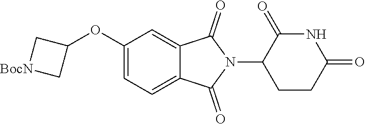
[BocN]1CC(OC2=CC=C3C(=C2)C(=O)N(C2CCC(=O)NC2=O)C3=O)C1
